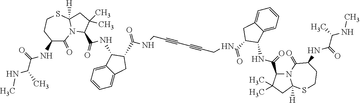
C1(NC(C(C)NC)=O)C(=O)N2C([H])(SCC1)CC(C)(C)C2C(NC1C2=CC=CC=C2CC1C(NCC#CC#CCNC(=O)C1CC2=CC=CC=C2C1NC(=O)C1N2C([H])(CC1(C)C)SCCC(NC(=O)C(NC)C)C2=O)=O)=O
